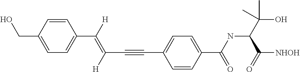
C1=CC(CO)=CC=C1C(=C(C#CC1=CC=C(C(NC(C(O)(C)C)C([NHOH])=O)=O)C=C1)[H])[H]
